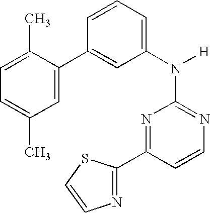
N1=C(N([H])C2=CC=CC(C3=CC(C)=CC=C3C)=C2)N=C(C2=NC=CS2)C=C1
